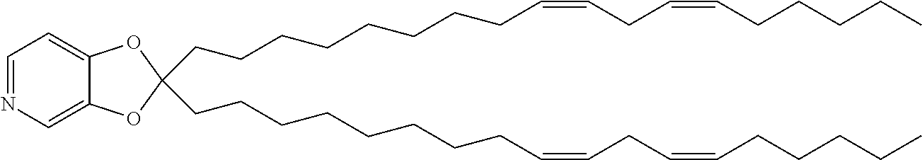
C(CCCCCCCC=CCC=CCCCCC)C1(CCCCCCCCC=CCC=CCCCCC)OC2=CN=CC=C2O1
